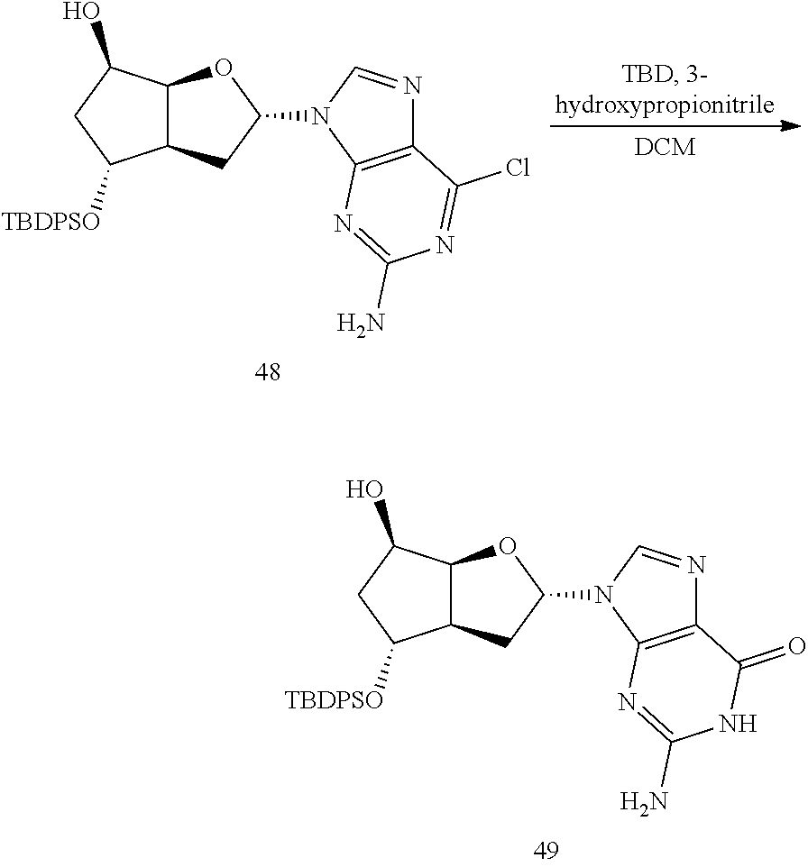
C1C([TBDPSO])C2C(C1O)OC(N1C=NC3=C1N=C(N)NC3=O)C2.C1C([TBDPSO])C2C(C1O)OC(N1C=NC3=C1N=C(N)N=C3Cl)C2
